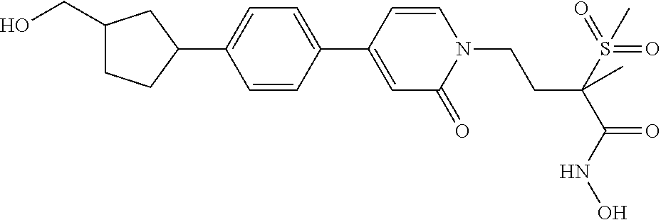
C1=CC(C2=CC=C(C3CC(CO)CC3)C=C2)=CC(=O)N1CCC(S(=O)(=O)C)(C(=O)NO)C
